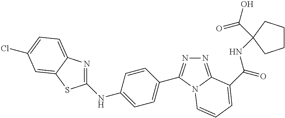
C1(NC2=CC=C(C3=NN=C4N3C=CC=C4C(=O)NC3(C(O)=O)CCCC3)C=C2)=NC2=CC=C(Cl)C=C2S1
